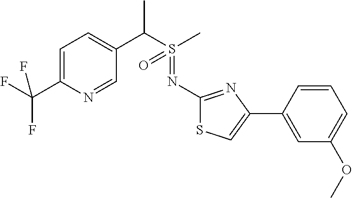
C1=C(C(F)(F)F)N=CC(C(S(C)(=O)=NC2=NC(C3=CC(OC)=CC=C3)=CS2)C)=C1
